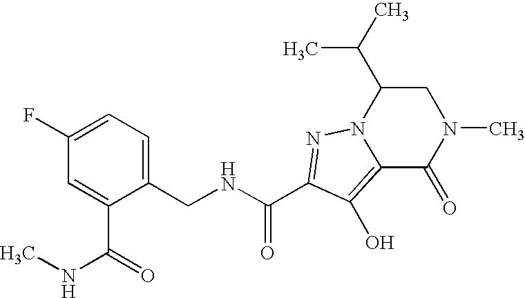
N(CC1=CC=C(F)C=C1C(NC)=O)C(C1=NN2C(C(C)C)CN(C)C(=O)C2=C1O)=O
